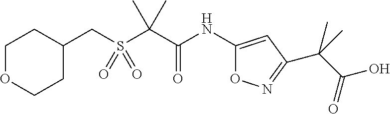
C1(CS(C(C(NC2=CC(C(C(=O)O)(C)C)=NO2)=O)(C)C)(=O)=O)CCOCC1
